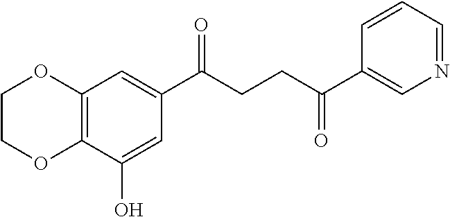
C12=C(C(O)=CC(C(CCC(C3=CN=CC=C3)=O)=O)=C1)OCCO2
